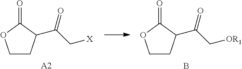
C1CC(C(C[X])=O)C(=O)O1.[A2].C1CC(C(C[OR1])=O)C(=O)O1.B
